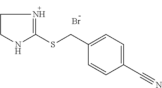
C1CN=C(SCC2=CC=C(C#N)C=C2)N1.Br
